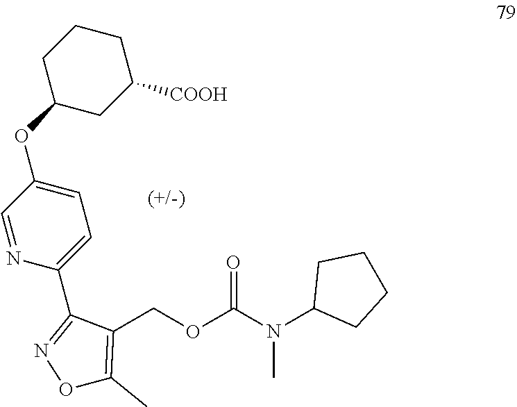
C1=NC(C2=NOC(C)=C2COC(N(C2CCCC2)C)=O)=CC=C1OC1CC([COOH])CCC1
